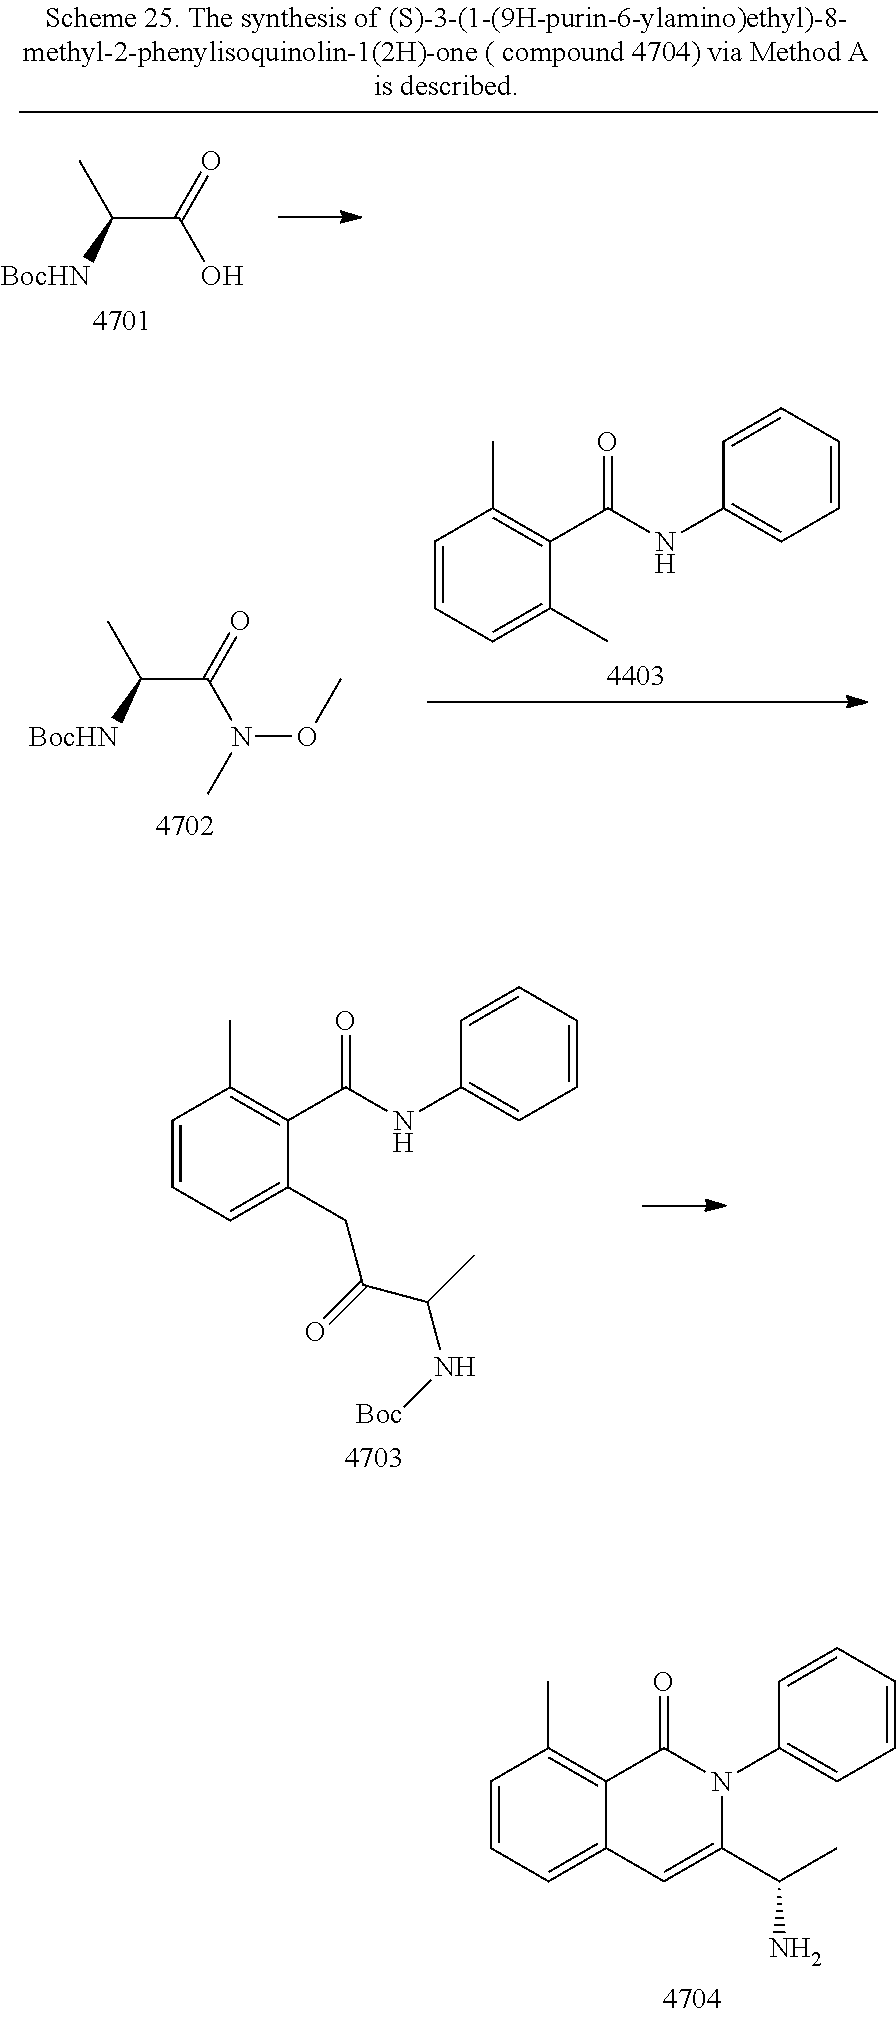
C(C(=O)O)([BocHN])C.C(C(=O)N(OC)C)([BocHN])C.C1=CC=C(C)C(C(NC2=CC=CC=C2)=O)=C1C.C1=CC=C(CC(C(C)N[Boc])=O)C(C(NC2=CC=CC=C2)=O)=C1C.C1=CC=C2C(=C1C)C(=O)N(C1=CC=CC=C1)C(C(C)N)=C2
